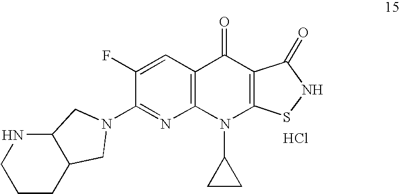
C1CCC2C(N1)CN(C1=NC3=C(C=C1F)C(=O)C1=C(N3C3CC3)SNC1=O)C2.Cl
